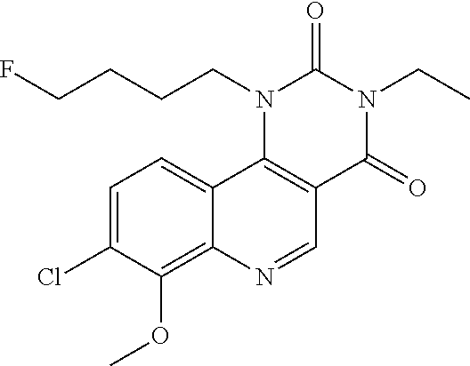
C1=C(Cl)C(OC)=C2C(=C1)C1=C(C=N2)C(=O)N(CC)C(=O)N1CCCCF
